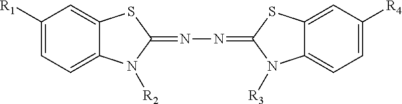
C1([R1])=CC=C2C(=C1)SC(=NN=C1SC3=CC([R4])=CC=C3N1[R3])N2[R2]
